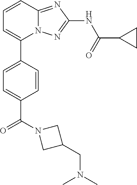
C1=CC2=NC(NC(=O)C3CC3)=NN2C(C2=CC=C(C(N3CC(CN(C)C)C3)=O)C=C2)=C1
